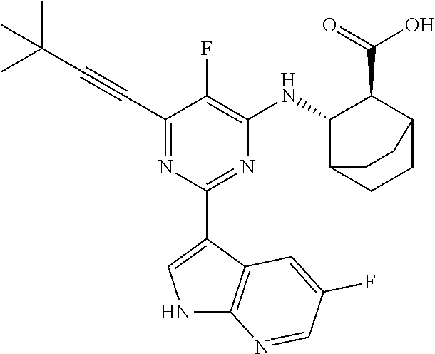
C1(C#CC(C)(C)C)=NC(C2=CNC3=C2C=C(F)C=N3)=NC([HN]C2C(C(=O)O)C3CCC2CC3)=C1F
